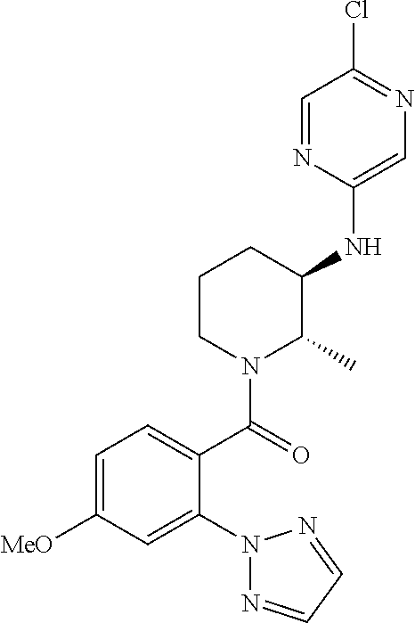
C1CN(C(=O)C2=CC=C([MeO])C=C2N2N=CC=N2)C(C)C(NC2=CN=C(Cl)C=N2)C1
